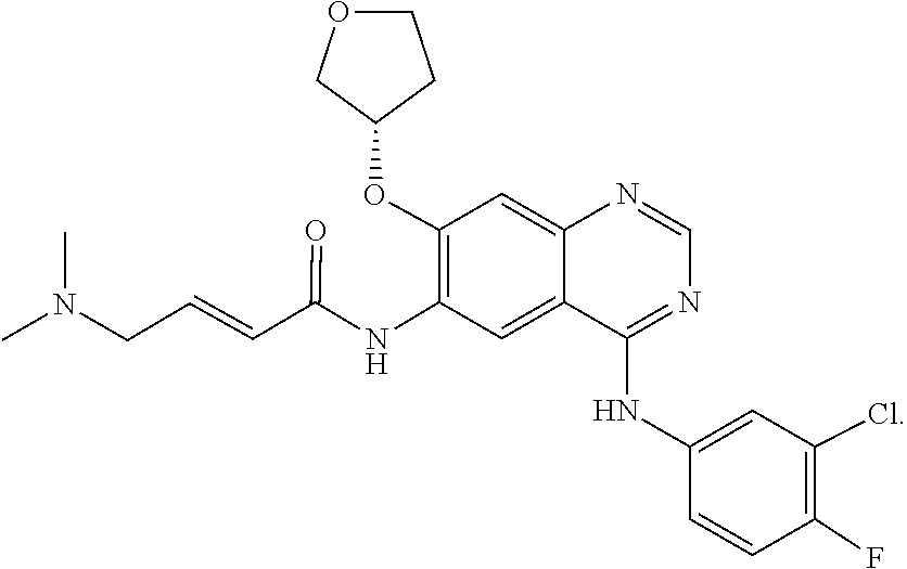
C1=C2C(NC3=CC(Cl)=C(F)C=C3)=NC=NC2=CC(OC2COCC2)=C1NC(C=CCN(C)C)=O
